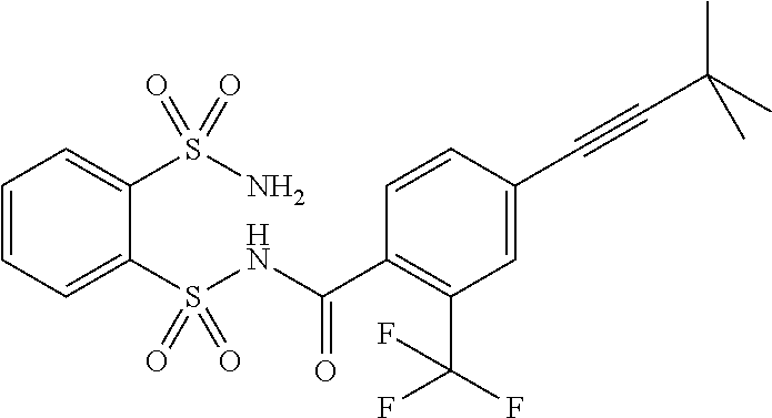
C1=CC=C(S(NC(C2=C(C(F)(F)F)C=C(C#CC(C)(C)C)C=C2)=O)(=O)=O)C(S(N)(=O)=O)=C1
